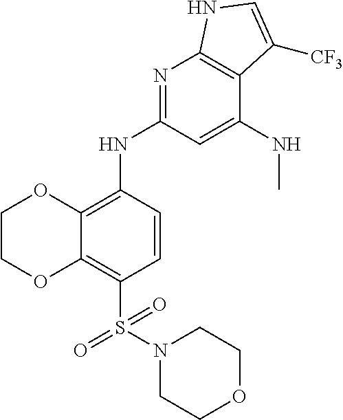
C12=C(S(=O)(=O)N3CCOCC3)C=CC(NC3=NC4=C(C(NC)=C3)C([CF3])=CN4)=C1OCCO2
